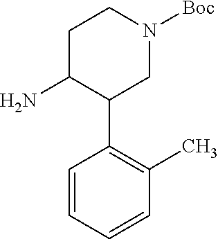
C1=CC=CC(C)=C1C1CN([Boc])CCC1N
